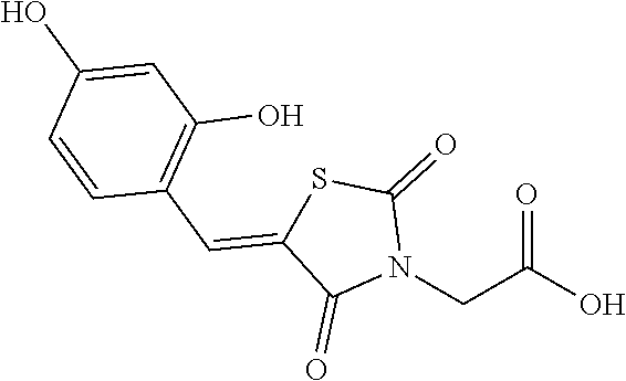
N1(CC(O)=O)C(=O)SC(=CC2=C(O)C=C(O)C=C2)C1=O
